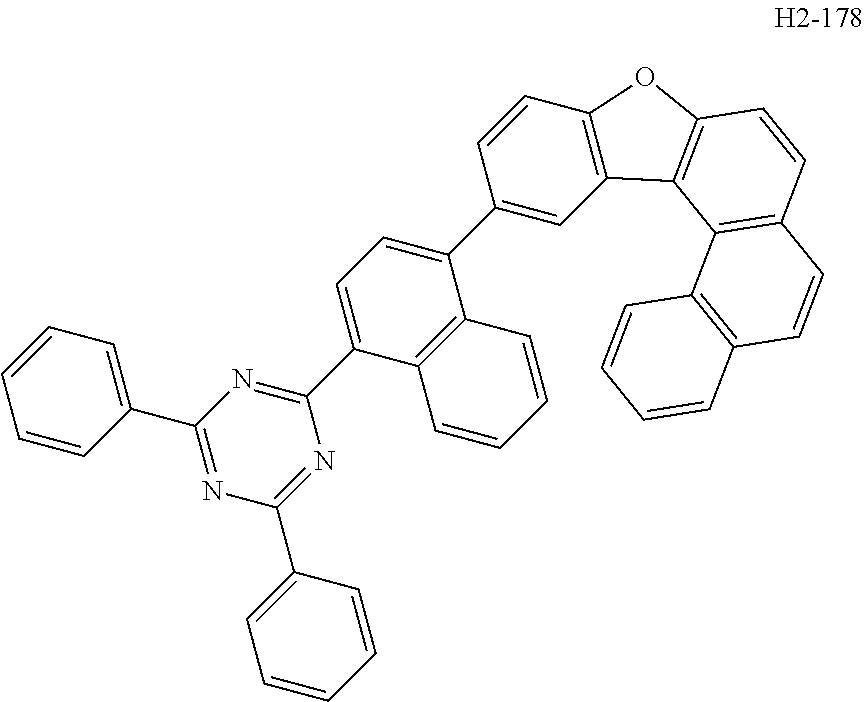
C1(C2=CC3=C(C=C2)OC2=C3C3=C(C=C2)C=CC2=C3C=CC=C2)=CC=C(C2=NC(C3=CC=CC=C3)=NC(C3=CC=CC=C3)=N2)C2=C1C=CC=C2
